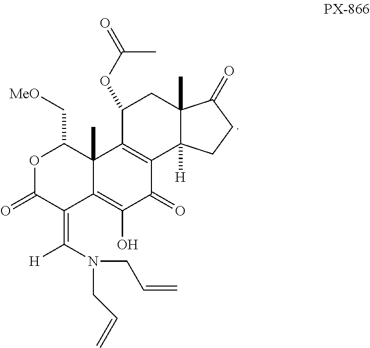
O1C(=O)C(=C(N(CC=C)CC=C)[H])C2=C(O)C(=O)C3=C(C2(C)C1C[MeO])C(OC(C)=O)CC1(C)C3([H])CCC1=O
